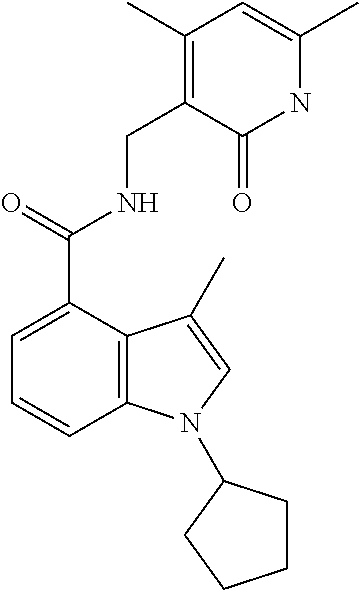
C1=C(C(NCC2=C(C)C=C(C)NC2=O)=O)C2=C(C=C1)N(C1CCCC1)C=C2C
